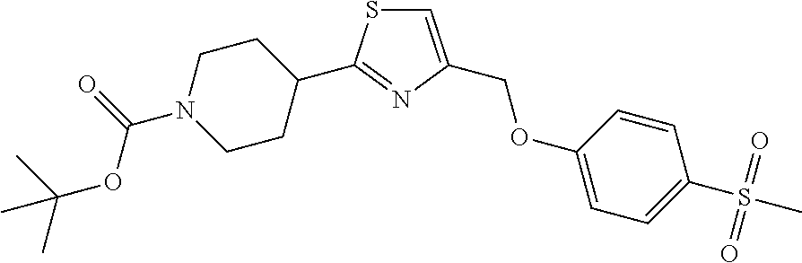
C(N1CCC(C2=NC(COC3=CC=C(S(C)(=O)=O)C=C3)=CS2)CC1)(=O)OC(C)(C)C
